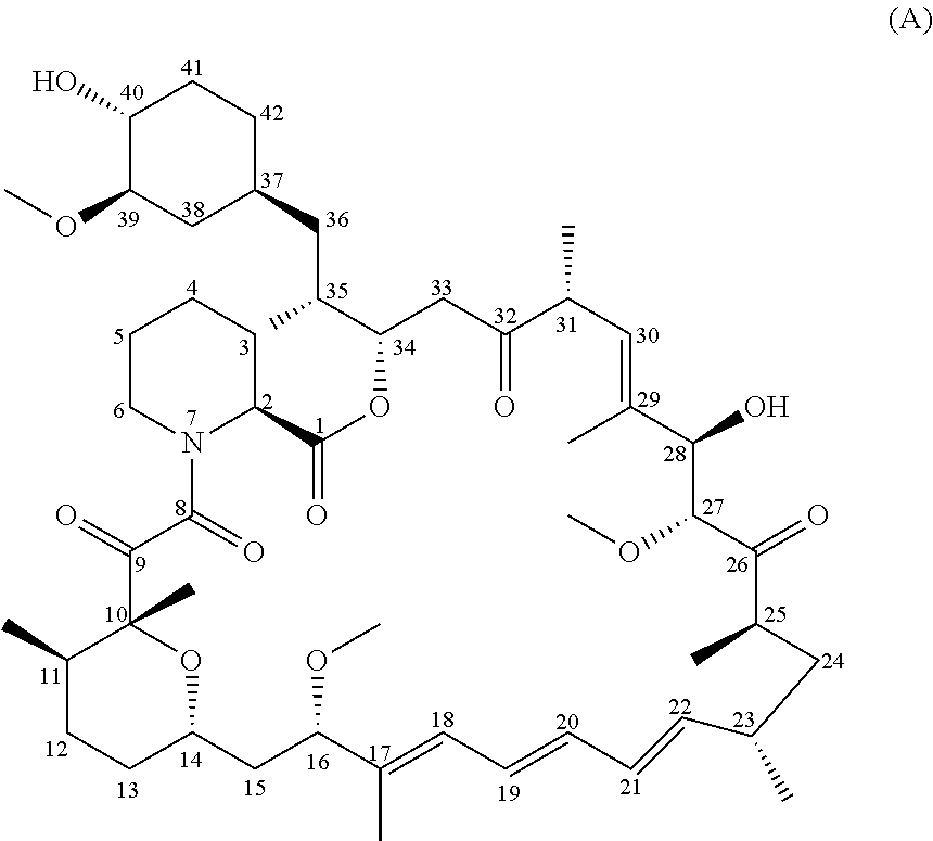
C1CC2CC(OC)C(C)=CC=CC=CC(C)CC(C)C(=O)C(OC)C(O)C(C)=CC(C)C(=O)CC(C(CC3CCC(O)C(OC)C3)C)OC(=O)C3N(C(=O)C(=O)C(C)(C1C)O2)CCCC3
